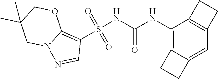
S(NC(NC1=C2C(=CC3=C1CC3)CC2)=O)(C1=C2N(N=C1)CC(C)(C)CO2)(=O)=O
